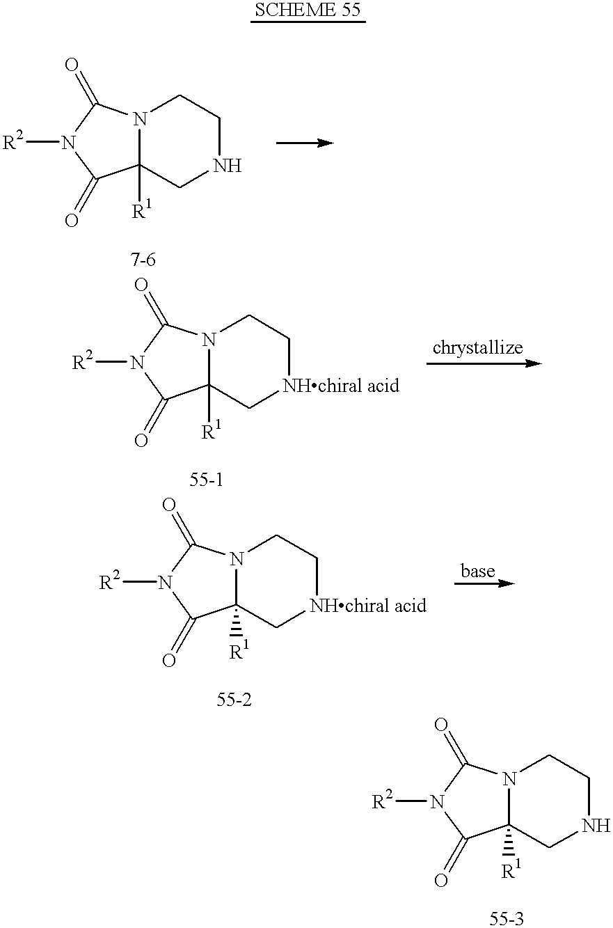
N12C([R1])(CNCC1)C(=O)N([R2])C2=O.N12C([R1])(C[NHchiral acid]CC1)C(=O)N([R2])C2=O.N12C([R1])(C[NHchiral acid]CC1)C(=O)N([R2])C2=O.N12C([R1])(CNCC1)C(=O)N([R2])C2=O
